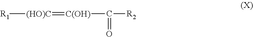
[R1][(HO)C]=[C(OH)]C([R2])=O
